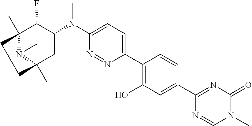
C12(C)N(C)C(C)(CC(N(C3=CC=C(C4=C(O)C=C(C5=NC(=O)N(C)C=N5)C=C4)N=N3)C)C1F)CC2
